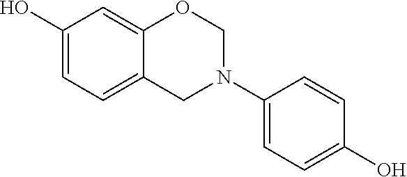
C1(O)=CC=C2C(=C1)OCN(C1=CC=C(O)C=C1)C2
